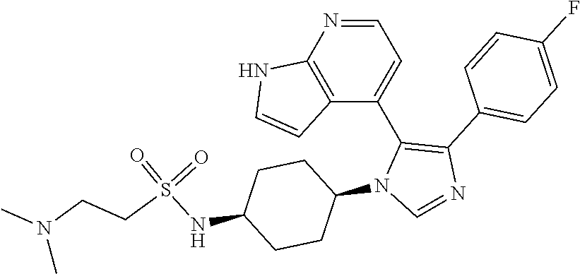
N1=CC=C(C2=C(C3=CC=C(F)C=C3)N=CN2C2CCC(NS(=O)(=O)CCN(C)C)CC2)C2=C1NC=C2
